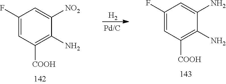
[H2].C1(F)=CC([COOH])=C(N)C([NO2])=C1.C1(F)=CC([COOH])=C(N)C(N)=C1
